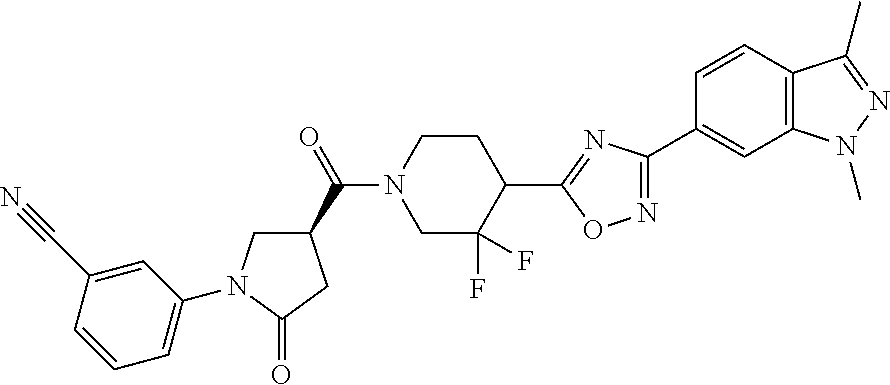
C(N1CCC(C2=NC(C3=CC4=C(C=C3)C(C)=NN4C)=NO2)C(F)(F)C1)(=O)C1CN(C2=CC=CC(C#N)=C2)C(=O)C1
